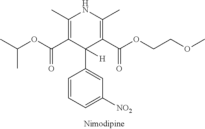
C1=CC=C([NO2])C=C1C1([H])C(C(OCCOC)=O)=C(C)NC(C)=C1C(OC(C)C)=O
